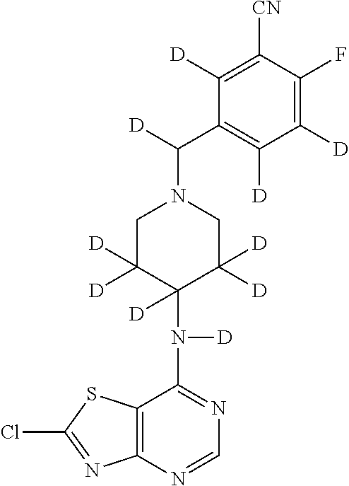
C12=C(N=CN=C1N([D])C1([D])C([D])([D])CN(C([D])C3=C([D])C([D])=C(F)C([CN])=C3[D])CC1([D])[D])N=C(Cl)S2
